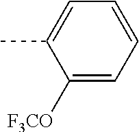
C1([F3CO])=CC=CC=C1C
